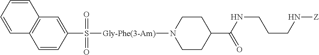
C12=C(C=C(S(=O)(=O)[Gly-Phe(3-Am)]N3CCC(C(NCCCN[Z])=O)CC3)C=C1)C=CC=C2
